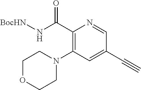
C1(C(N[BocHN])=O)=C(N2CCOCC2)C=C(C#C)C=N1
